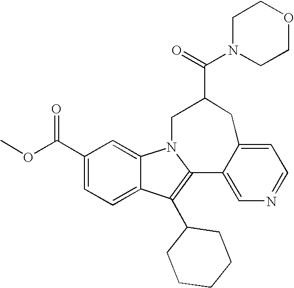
C1(C(OC)=O)=CC=C2C(=C1)N1C(=C2C2CCCCC2)C2=CN=CC=C2CC(C(=O)N2CCOCC2)C1
